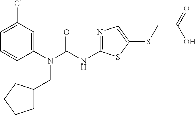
C1(N(CC2CCCC2)C(=O)NC2=NC=C(SCC(=O)O)S2)=CC(Cl)=CC=C1
